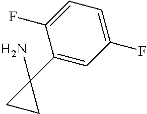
C1=C(F)C(C2(N)CC2)=CC(F)=C1
